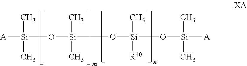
[A][Si](C)(O[Si](C)(O[Si](C)(O[Si](C)([A])C)[R40])C)C
